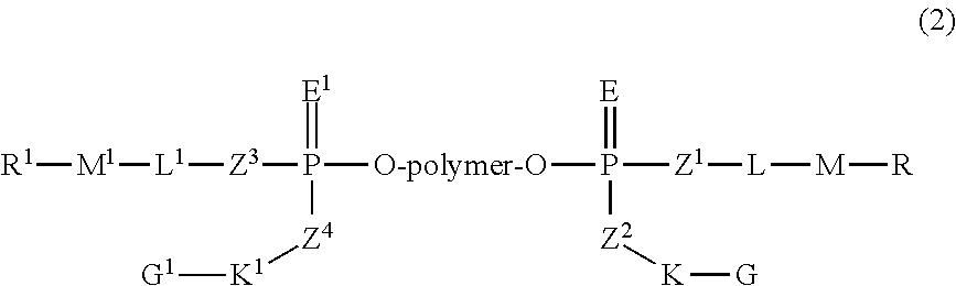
[M1]([R1])[L1][Z3]P([O-polymer-O]P(=[E])([Z1][L][M][R])[Z2][K][G])(=[E1])[Z4][K1][G1]
